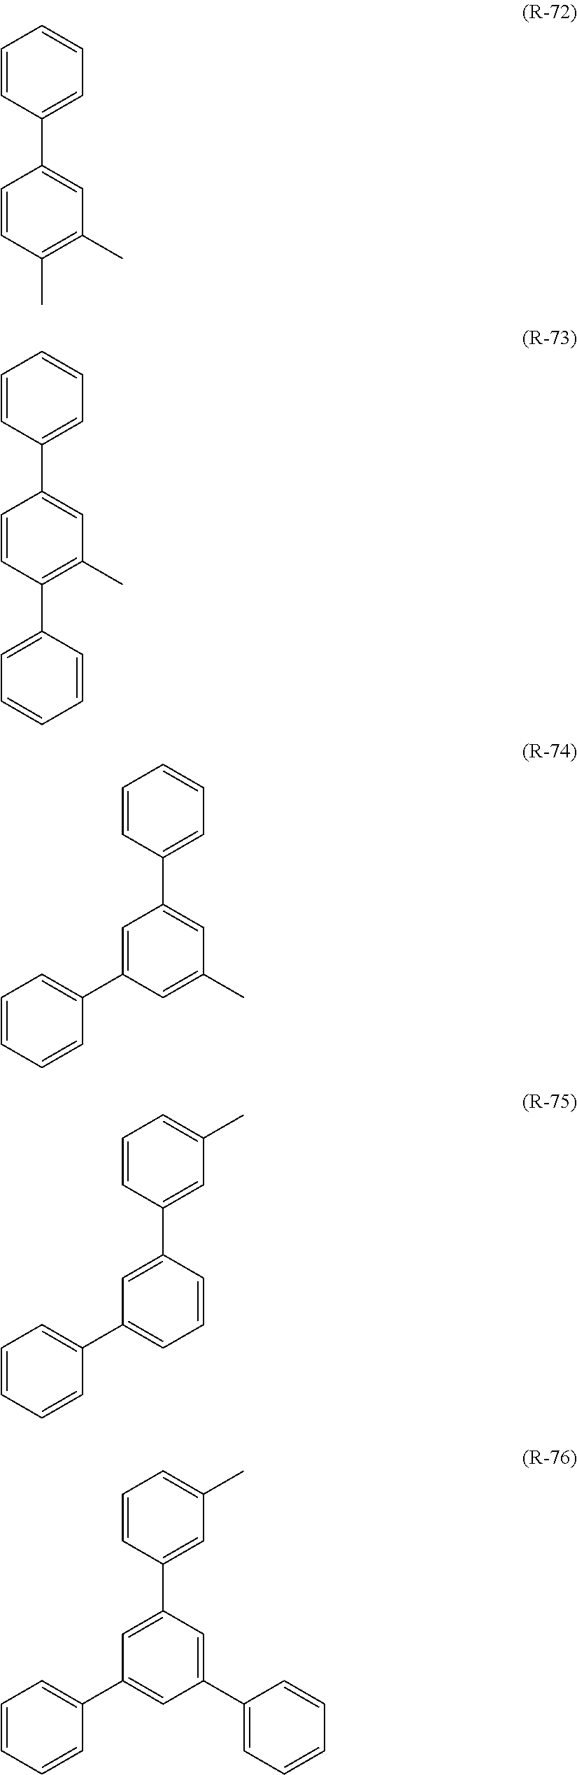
C1=CC(C2=CC(C)=C(C)C=C2)=CC=C1.C1=CC(C2=CC(C)=C(C3=CC=CC=C3)C=C2)=CC=C1.C1=CC(C2=CC(C)=CC(C3=CC=CC=C3)=C2)=CC=C1.C1=CC(C2=CC(C3=CC=CC=C3)=CC=C2)=CC(C)=C1.C1=CC(C2=CC(C3=CC=CC=C3)=CC(C3=CC=CC=C3)=C2)=CC(C)=C1
